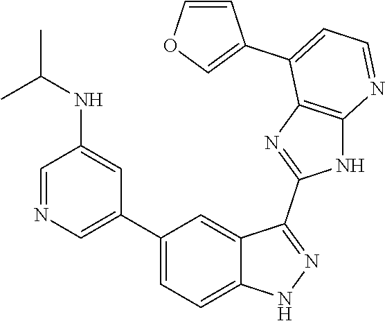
C1=NC=C(C2=CC=C3C(=C2)C(C2=NC4=C(N2)N=CC=C4C2=COC=C2)=NN3)C=C1NC(C)C
